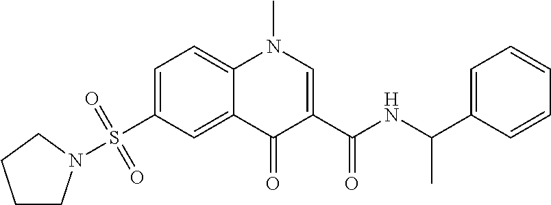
C1=C(S(=O)(=O)N2CCCC2)C=C2C(=C1)N(C)C=C(C(NC(C1=CC=CC=C1)C)=O)C2=O
